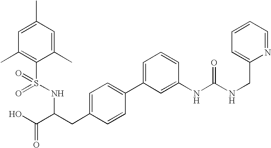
C1=C(C)C=C(C)C(S(NC(C(O)=O)CC2=CC=C(C3=CC=CC(NC(NCC4=CC=CC=N4)=O)=C3)C=C2)(=O)=O)=C1C
